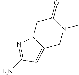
C12=CC(N)=NN1CC(=O)N(C)C2
